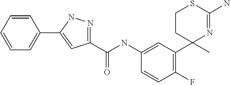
C1=C(NC(C2=NNC(C3=CC=CC=C3)=C2)=O)C=CC(F)=C1C1(C)N=C(N)SCC1
